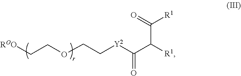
C(C[Y2]C(C([R1])C(=O)[R1])=O)OCC[ROO]
